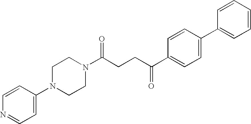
C1(N2CCN(C(CCC(C3=CC=C(C4=CC=CC=C4)C=C3)=O)=O)CC2)=CC=NC=C1
